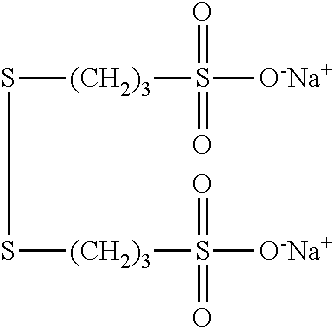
S([(CH2)3]S([O-Na+])(=O)=O)S[(CH2)3]S([O-Na+])(=O)=O
